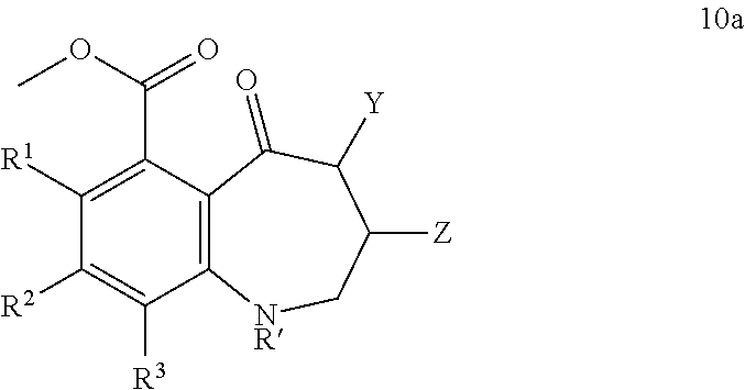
C12=C(C(C(=O)OC)=C([R1])C([R2])=C1[R3])C(=O)C([Y])C([Z])C[NR]2
